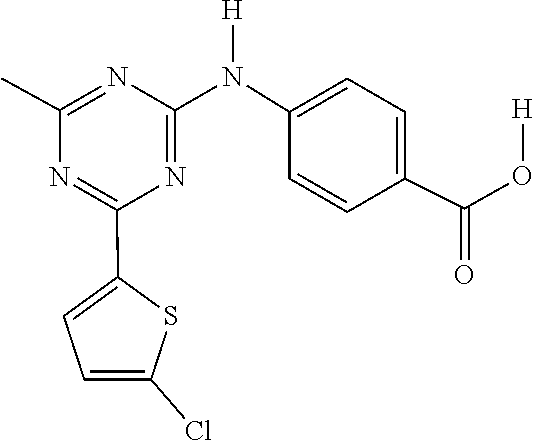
C1=CC(N([H])C2=NC(C3=CC=C(Cl)S3)=NC(C)=N2)=CC=C1C(O[H])=O
